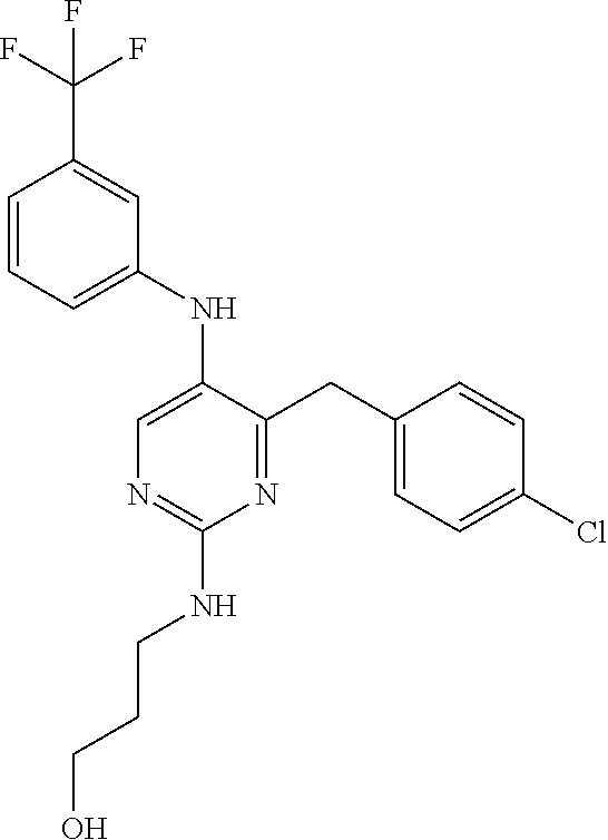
C1(NC2=CN=C(NCCCO)N=C2CC2=CC=C(Cl)C=C2)=CC=CC(C(F)(F)F)=C1
